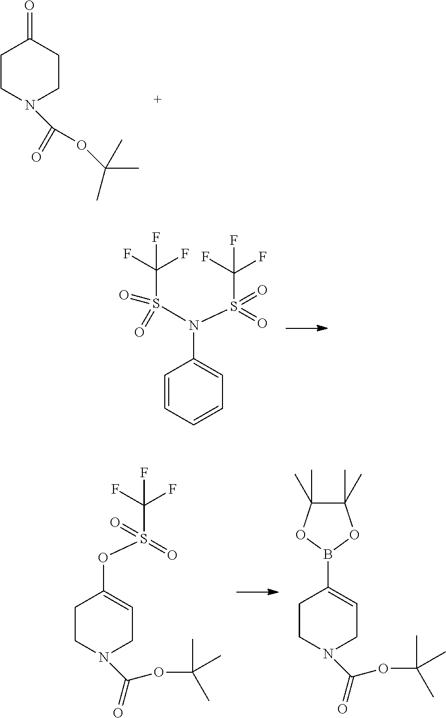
C1CN(C(=O)OC(C)(C)C)CCC1=O.C1=CC=CC=C1N(S(=O)(=O)C(F)(F)F)S(=O)(C(F)(F)F)=O.C1CN(C(OC(C)(C)C)=O)CC=C1OS(=O)(C(F)(F)F)=O.C1CN(C(OC(C)(C)C)=O)CC=C1B1OC(C)(C)C(C)(C)O1
